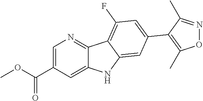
C1=C(C(OC)=O)C=C2C(=N1)C1=C(F)C=C(C3=C(C)ON=C3C)C=C1N2
